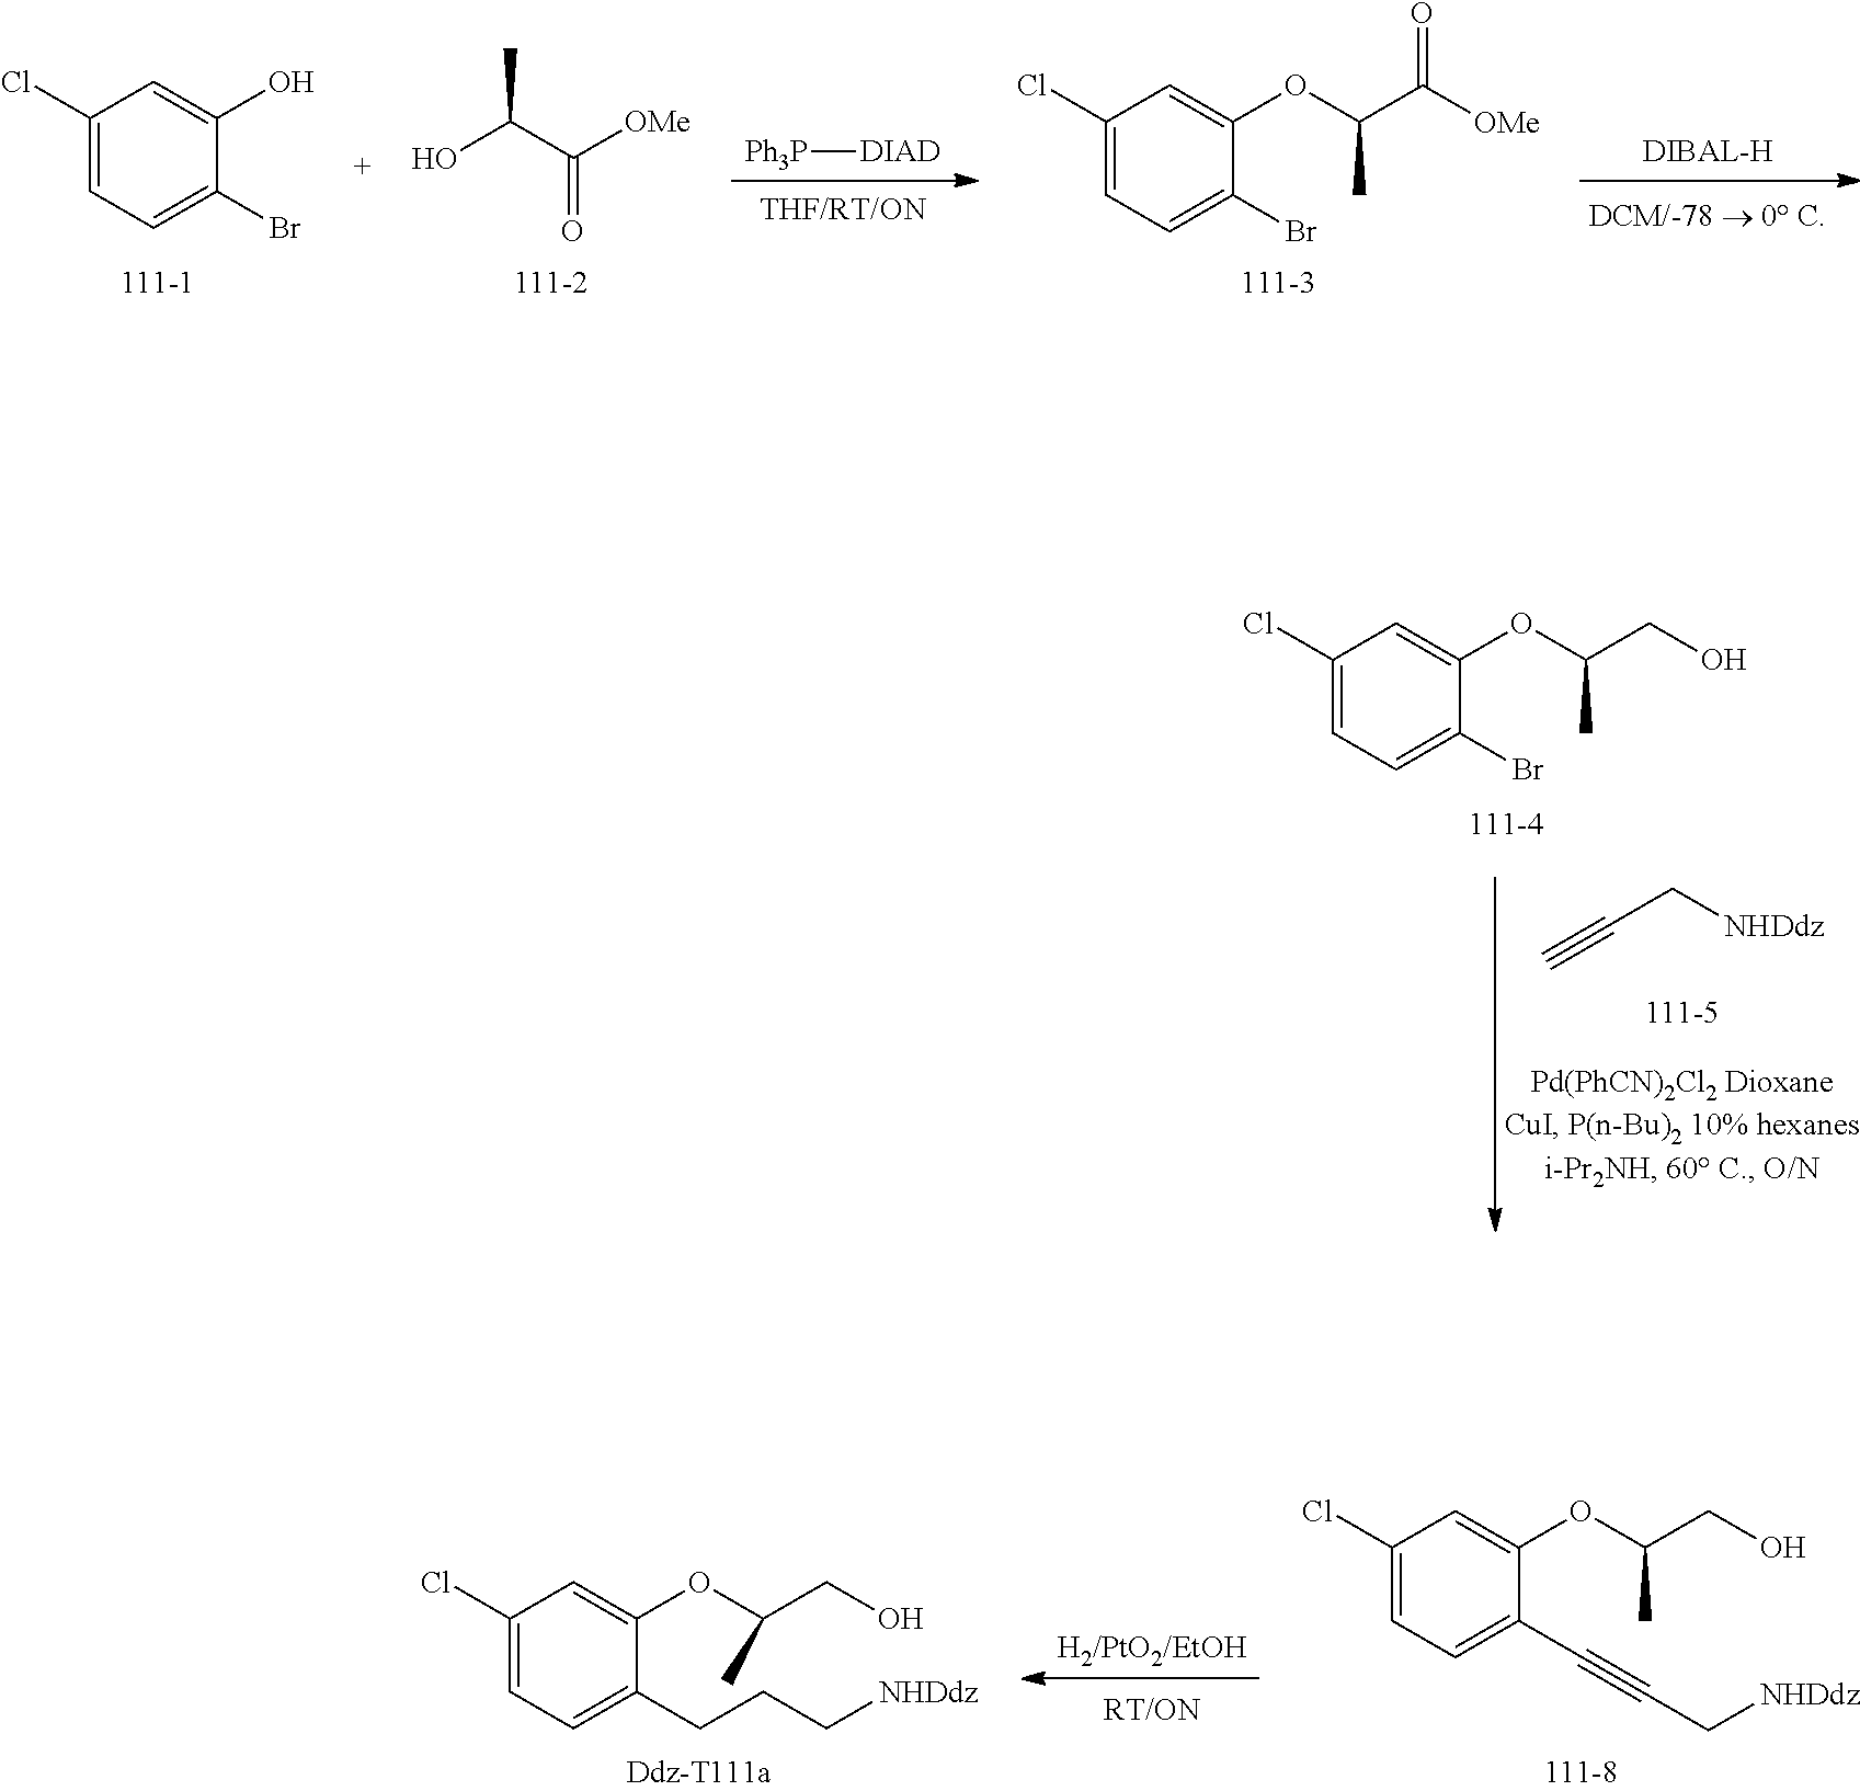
C1(Cl)=CC=C(Br)C(O)=C1.CC(C([OMe])=O)O.[Ph3P][DIAD].C1(Cl)=CC=C(Br)C(OC(C([OMe])=O)C)=C1.C(C[NHDdz])#C.C1(Cl)=CC=C(Br)C(OC(CO)C)=C1.C1(Cl)=CC=C(C#CC[NHDdz])C(OC(CO)C)=C1.C1(Cl)=CC=C(CCC[NHDdz])C(OC(CO)C)=C1
